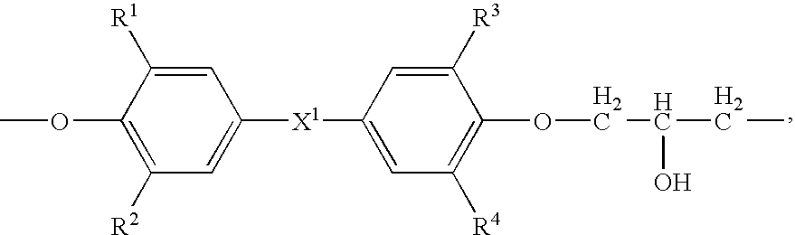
C1=C([R1])C(OC)=C([R2])C=C1[X1]C1=CC([R4])=C(OCC(O)CC)C([R3])=C1
